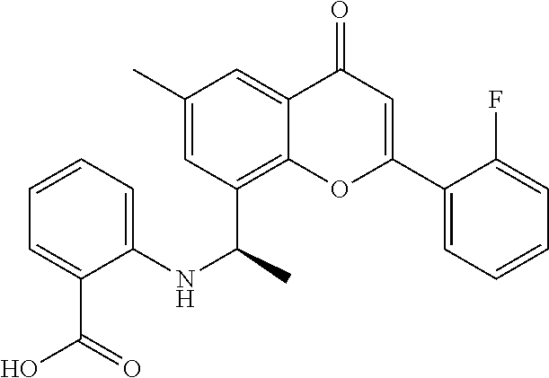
C1(C(NC2=CC=CC=C2C(O)=O)C)=C2C(=CC(C)=C1)C(=O)C=C(C1=CC=CC=C1F)O2
